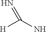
[H]C(N)=N
